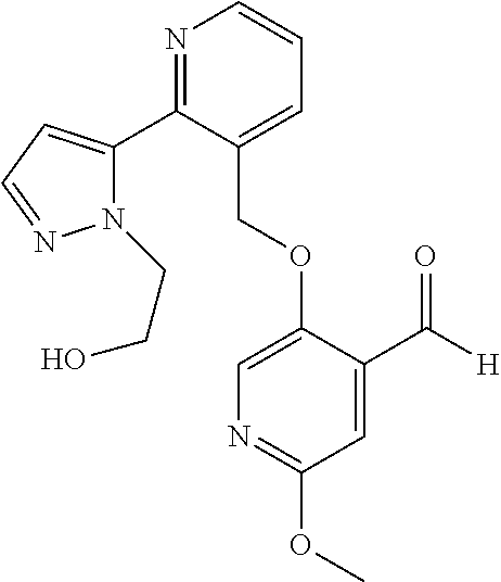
C(OC1=CN=C(OC)C=C1C([H])=O)C1=CC=CN=C1C1=CC=NN1CCO
